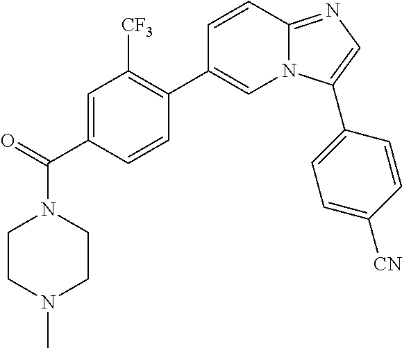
N1(C(=O)C2=CC([CF3])=C(C3=CN4C(=NC=C4C4=CC=C([CN])C=C4)C=C3)C=C2)CCN(C)CC1
